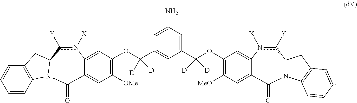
C1=CC2=C(C=C1)CC1N2C(=O)C2=CC([OMe])=C(OC(C3=CC(C(OC4=C([MeO])C=C5C(=C4)n([X])c([Y])C4N(C5=O)C5=C(C4)C=CC=C5)([D])[D])=CC(N)=C3)([D])[D])C=C2n([X])c1[Y]
